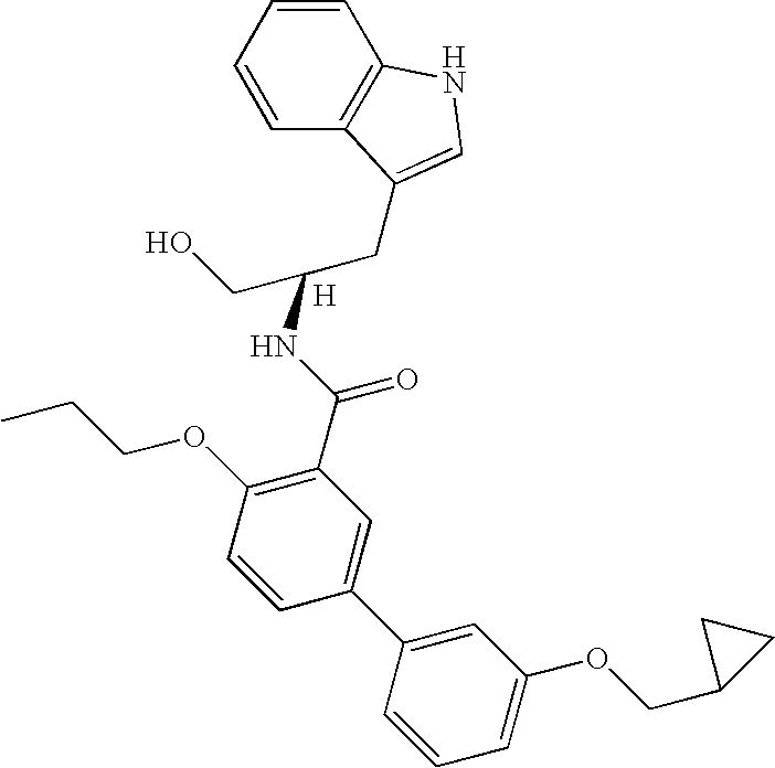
CCCOC1=C(C(NC(CC2=CNC3=C2C=CC=C3)CO)=O)C=C(C2=CC(OCC3CC3)=CC=C2)C=C1.[H]
